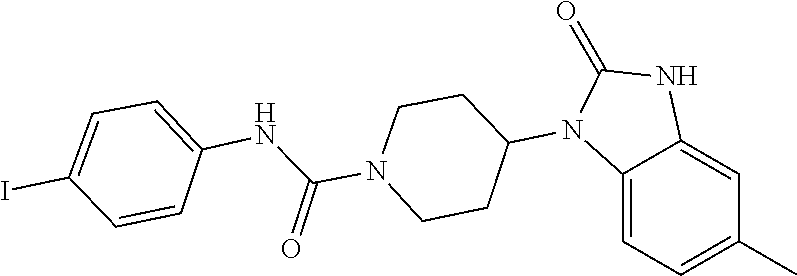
C1CN(C(NC2=CC=C(I)C=C2)=O)CCC1N1C(=O)NC2=CC(C)=CC=C12
